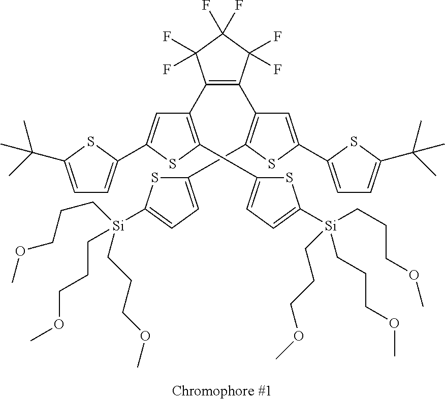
C1(C2=CC=C([Si](CCCOC)(CCCOC)CCCOC)S2)=C(C2=C(C3=C(C4=CC=C([Si](CCCOC)(CCCOC)CCCOC)S4)SC(C4=CC=C(C(C)(C)C)S4)=C3)C(F)(F)C(F)(F)C2(F)F)C=C(C2=CC=C(C(C)(C)C)S2)S1
